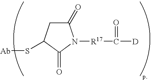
[Ab]SC1CC(=O)N([R17]C(=O)[D])C1=O
